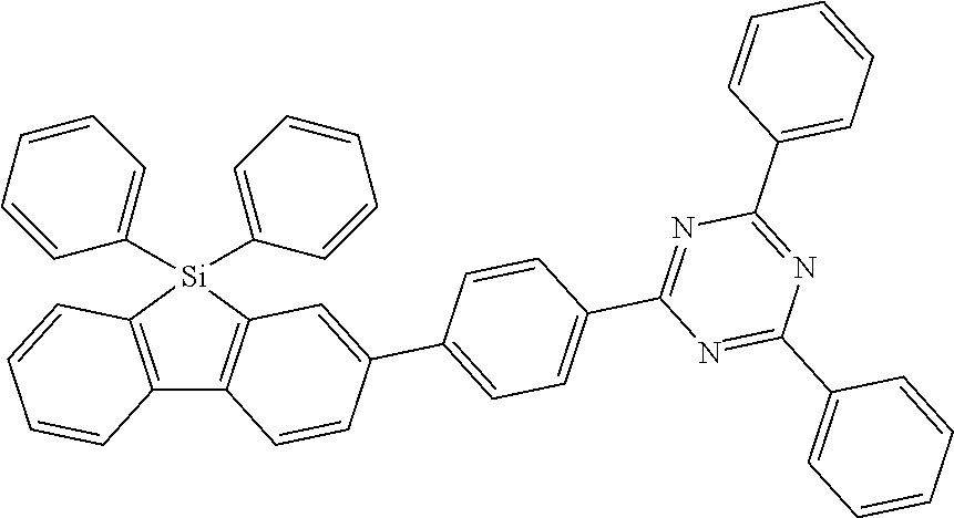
C12=C([Si](C3=CC=CC=C3)(C3=CC=CC=C3)C3=C1C=CC(C1=CC=C(C4=NC(C5=CC=CC=C5)=NC(C5=CC=CC=C5)=N4)C=C1)=C3)C=CC=C2
